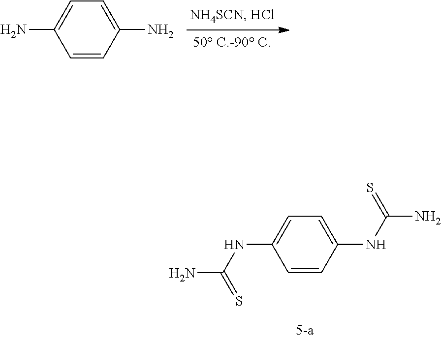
C1=CC(N)=CC=C1N.C1=CC(NC(N)=S)=CC=C1NC(N)=S
